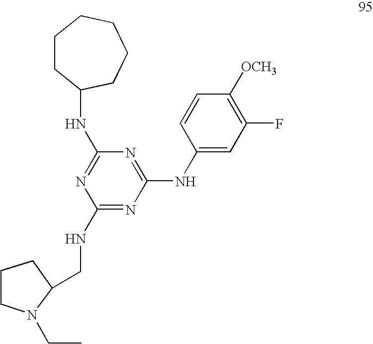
C1(NCC2CCCN2CC)=NC(NC2=CC(F)=C([OCH3])C=C2)=NC(NC2CCCCCC2)=N1
